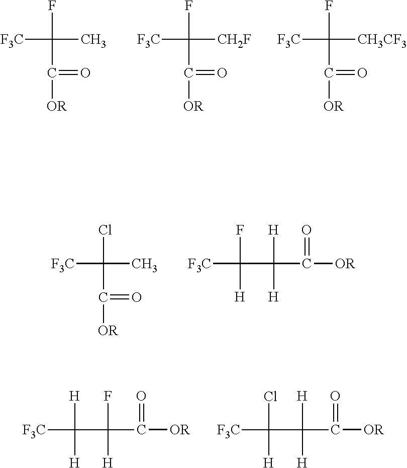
[F3C]C(F)(C([OR])=O)C.[F3C]C(F)(C([OR])=O)[CH2F].[F3C]C(F)(C([OR])=O)[CH3CF3].[F3C]C(Cl)(C([OR])=O)C.[F3C]C(F)([H])C([H])([H])C(=O)[OR].[F3C]C([H])([H])C(F)([H])C(=O)[OR].[F3C]C(Cl)([H])C([H])([H])C(=O)[OR]
